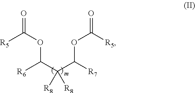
O=C(OC(C(C([R7])OC(=O)[R5])([R8])[R8])[R6])[R5]
